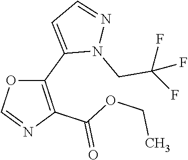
C1(C2=CC=NN2CC(F)(F)F)=C(C(OCC)=O)N=CO1
